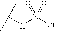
[CF3]S(NC(C)C)(=O)=O
